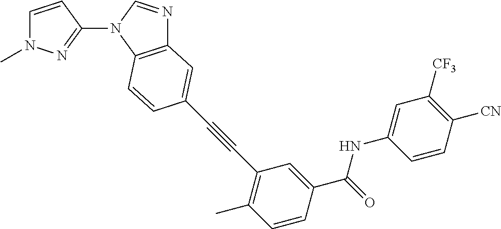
C1(N2C3=C(N=C2)C=C(C#CC2=C(C)C=CC(C(NC4=CC([CF3])=C([CN])C=C4)=O)=C2)C=C3)=NN(C)C=C1
